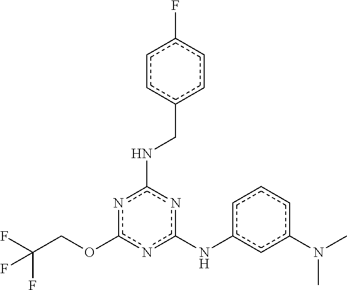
O(c1nc(NCc2ccc(F)cc2)nc(Nc2cccc(N(C)C)c2)n1)CC(F)(F)F
